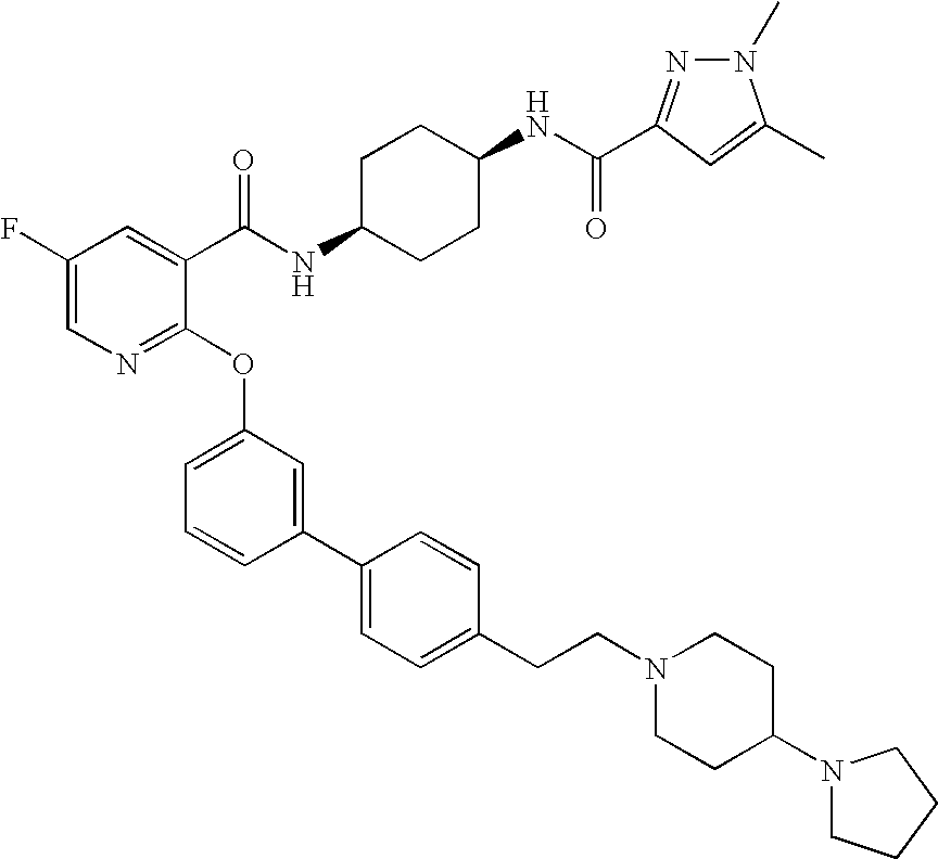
C1(F)=CN=C(OC2=CC=CC(C3=CC=C(CCN4CCC(N5CCCC5)CC4)C=C3)=C2)C(C(NC2CCC(NC(=O)C3=NN(C)C(C)=C3)CC2)=O)=C1
